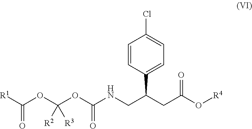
[R1]C(OC(OC(NCC(CC(O[R4])=O)C1=CC=C(Cl)C=C1)=O)([R2])[R3])=O
